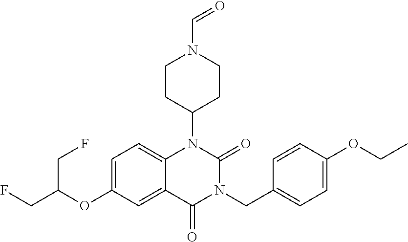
C12=CC=C(OC(CF)CF)C=C1C(=O)N(CC1=CC=C(OCC)C=C1)C(=O)N2C1CCN(C=O)CC1
